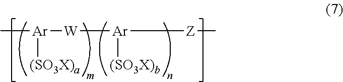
C[Ar]([W][Ar]([Z]C)[(SO3X)b])[(SO3X)a]
